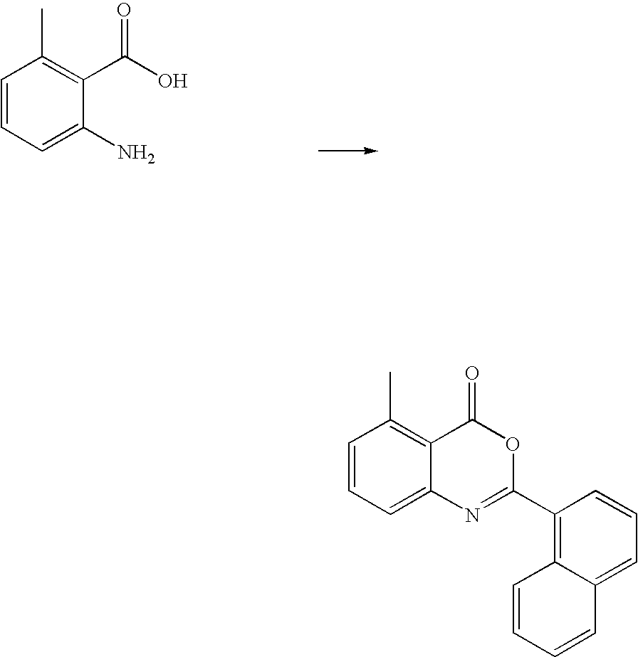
C1=CC=C(N)C(C(O)=O)=C1C.C1(C2=NC3=CC=CC(C)=C3C(=O)O2)=C2C(=CC=C1)C=CC=C2
